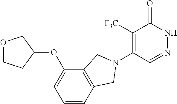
C1([F3C])=C(N2CC3=C(C(OC4COCC4)=CC=C3)C2)C=NNC1=O
